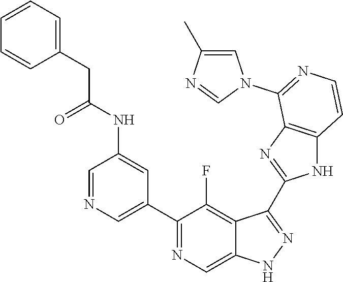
C1=NC=C(C2=NC=C3C(=C2F)C(C2=NC4=C(N2)C=CN=C4N2C=C(C)N=C2)=NN3)C=C1NC(CC1=CC=CC=C1)=O
